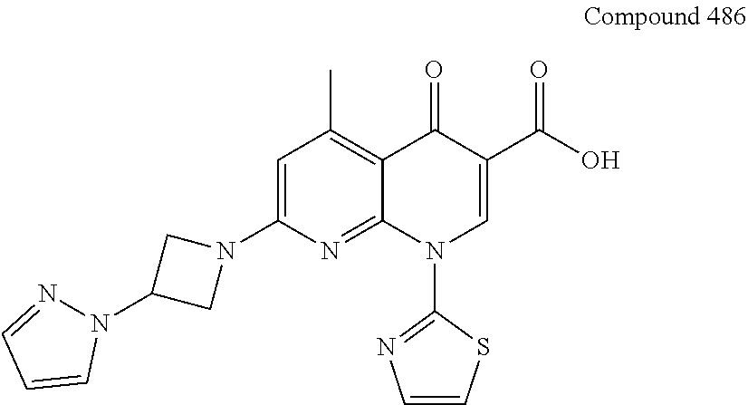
C1=C(N2CC(N3N=CC=C3)C2)N=C2C(=C1C)C(=O)C(C(O)=O)=CN2C1=NC=CS1
